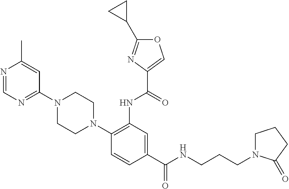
C1=NC(C)=CC(N2CCN(C3=C(NC(=O)C4=COC(C5CC5)=N4)C=C(C(NCCCN4CCCC4=O)=O)C=C3)CC2)=N1
